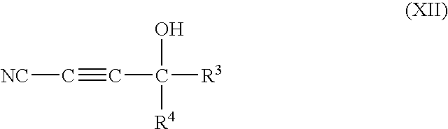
[NC]C#CC([R3])(O)[R4]
